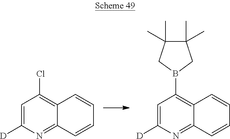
C12=C(B3CC(C)(C)C(C)(C)C3)C=C([D])N=C1C=CC=C2.C12=C(Cl)C=C([D])N=C1C=CC=C2
